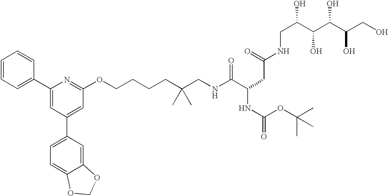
C1=CC=C(C2=CC(C3=CC=C4C(=C3)OCO4)=CC(OCCCCC(CNC(C(CC(=O)NCC(C(C(C(CO)O)O)O)O)NC(OC(C)(C)C)=O)=O)(C)C)=N2)C=C1
